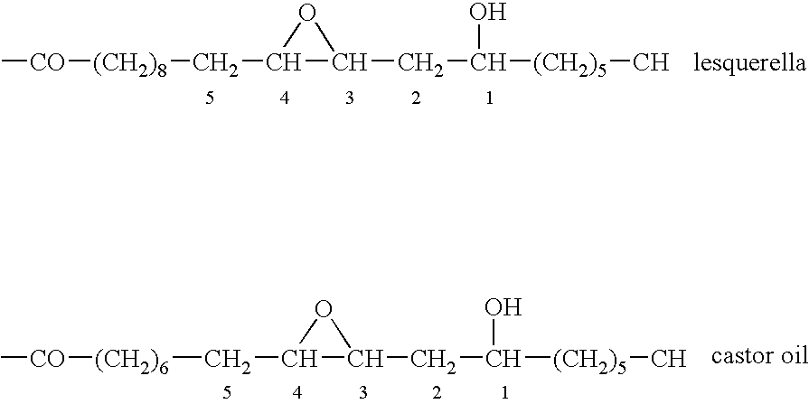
C[CO][(CH2)8]CC1C(CC([(CH2)5]C)O)O1.C[CO][(CH2)6]CC1C(CC([(CH2)5]C)O)O1
